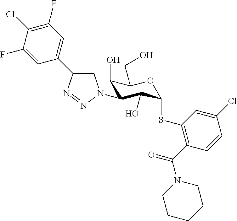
C1(F)=C(Cl)C(F)=CC(C2=CN(C3C(O)C(CO)OC(SC4=C(C(N5CCCCC5)=O)C=CC(Cl)=C4)C3O)N=N2)=C1
